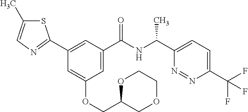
C1=C(C(NC(C2=CC=C(C(F)(F)F)N=N2)C)=O)C=C(C2=NC=C(C)S2)C=C1OCC1COCCO1
